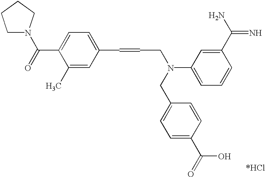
C1N(C(=O)C2=CC=C(C=CCN(CC3=CC=C(C(=O)O)C=C3)C3=CC=CC(C(N)=N)=C3)C=C2C)CCC1
